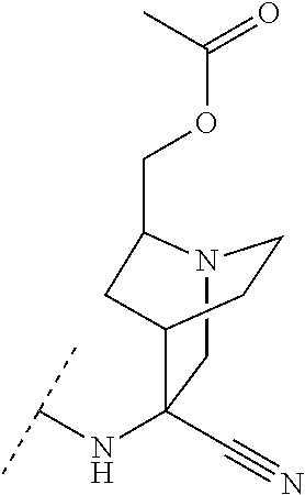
N12CC(NC(C)C)(C#N)C(CC1)CC2COC(C)=O
